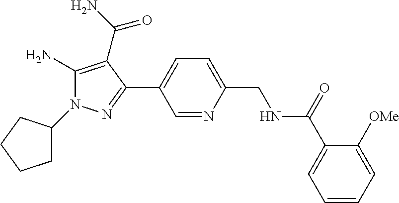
N1=CC(C2=NN(C3CCCC3)C(N)=C2C(=O)N)=CC=C1CNC(C1=CC=CC=C1[OMe])=O
